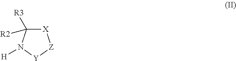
[X]1C([R3])([R2])N([H])[Y][Z]1
